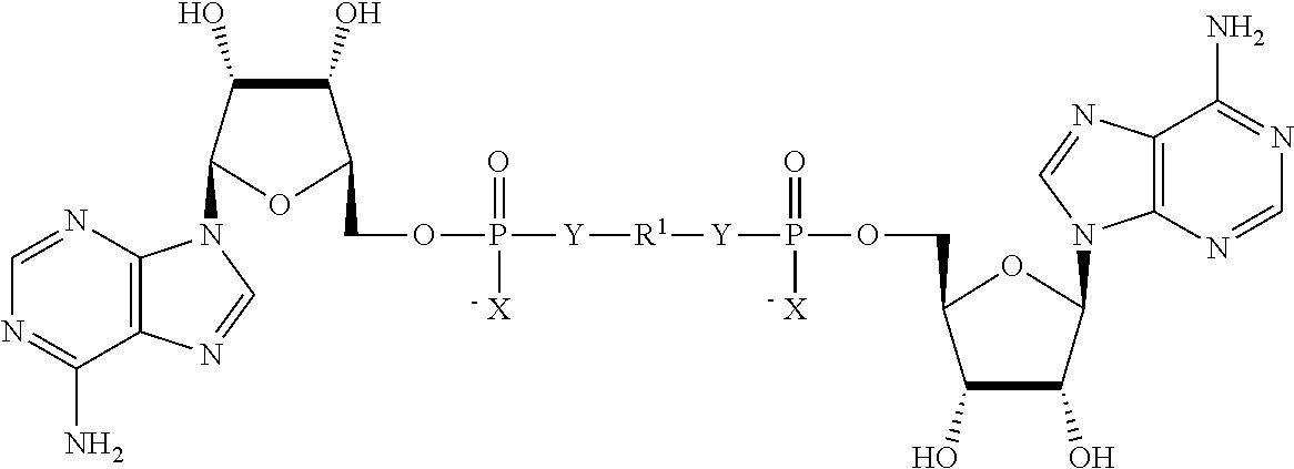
N1=C(N)C2=C(N=C1)N(C1C(O)C(O)C(COP([Y][R1][Y]P(OCC3C(O)C(O)C(N4C5=C(C(N)=NC=N5)N=C4)O3)(=O)[X])(=O)[X])O1)C=N2
